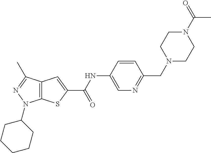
C12=C(SC(C(NC3=CN=C(CN4CCN(C(=O)C)CC4)C=C3)=O)=C1)N(C1CCCCC1)N=C2C
